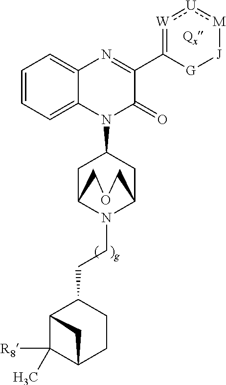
C1=CC=C2C(=C1)N=C(C1=[W]:[U]:[M][J][G]1)C(=O)N2C1CC2N(CCC3C4C([R8])(C)C(CC3)C4)C(C1)COC2
